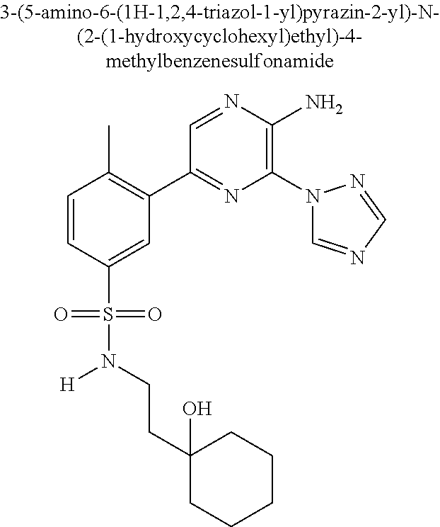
C1=CC(S(=O)(=O)N(CCC2(O)CCCCC2)[H])=CC(C2=NC(N3C=NC=N3)=C(N)N=C2)=C1C
